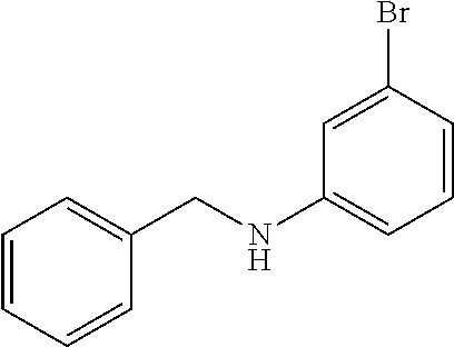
C1=CC=CC(CNC2=CC=CC(Br)=C2)=C1
